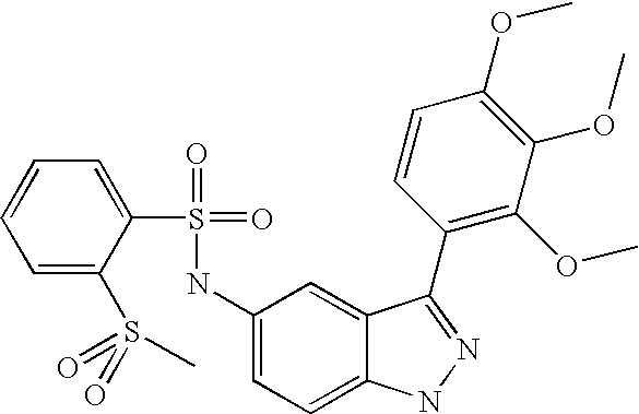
C1=CC=C(S(=O)(=O)C)C(S(=O)(=O)NC2=CC=C3C(=C2)C(C2=C(OC)C(OC)=C(OC)C=C2)=NN3)=C1
